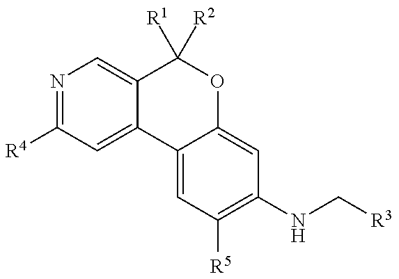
N1=C([R4])C=C2C(=C1)C([R1])([R2])OC1=CC(NC[R3])=C([R5])C=C21
